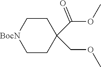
C1[BocN]CCC(COC)(C(OC)=O)C1
